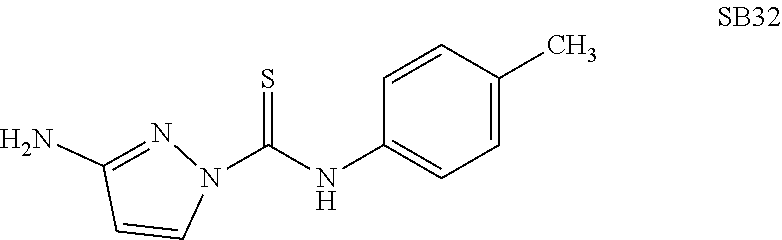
N1(C(NC2=CC=C(C)C=C2)=S)N=C(N)C=C1
